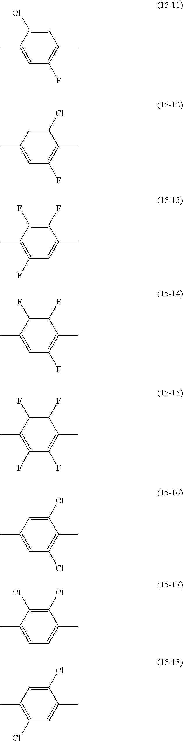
C1=C(Cl)C(C)=CC(F)=C1C.C1(Cl)=CC(C)=CC(F)=C1C.C1(F)=C(F)C(C)=C(F)C=C1C.C1(F)=C(F)C(C)=CC(F)=C1C.C1(F)=C(F)C(C)=C(F)C(F)=C1C.C1(Cl)=CC(C)=CC(Cl)=C1C.C1(Cl)=C(Cl)C(C)=CC=C1C.C1(Cl)=CC(C)=C(Cl)C=C1C
